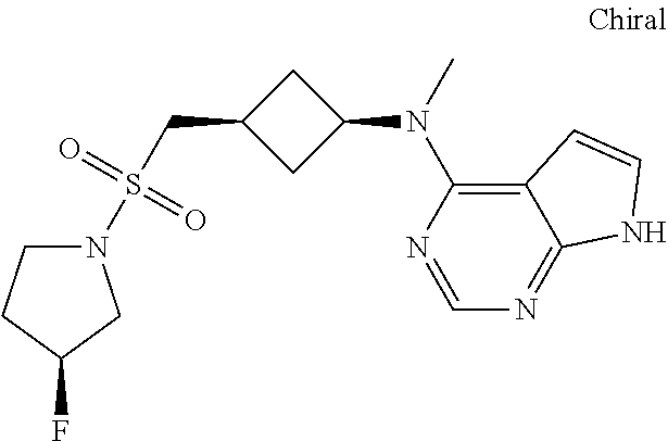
N1(S(CC2CC(N(C)C3=C4C(=NC=N3)NC=C4)C2)(=O)=O)CCC(F)C1
